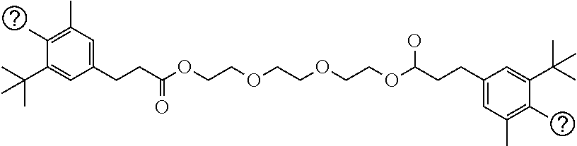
C1(C)=C(C)C=C(CCC(OCCOCCOCCOC(CCC2=CC(C)=C(C)C(C(C)(C)C)=C2)O)=O)C=C1C(C)(C)C
